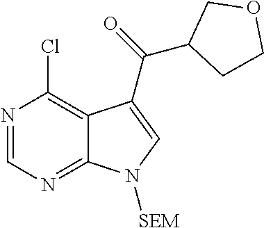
C1=NC(Cl)=C2C(=N1)N([SEM])C=C2C(=O)C1COCC1
